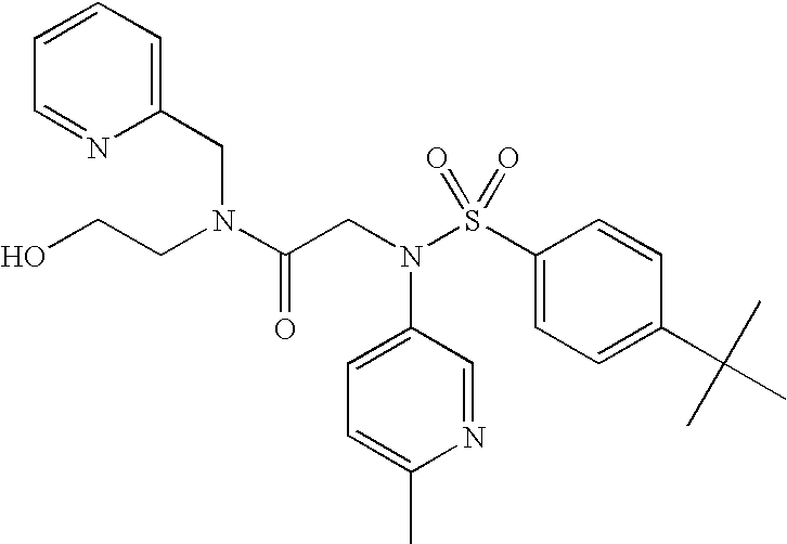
C(CN(C(CN(S(C1=CC=C(C(C)(C)C)C=C1)(=O)=O)C1=CC=C(C)N=C1)=O)CC1=CC=CC=N1)O
